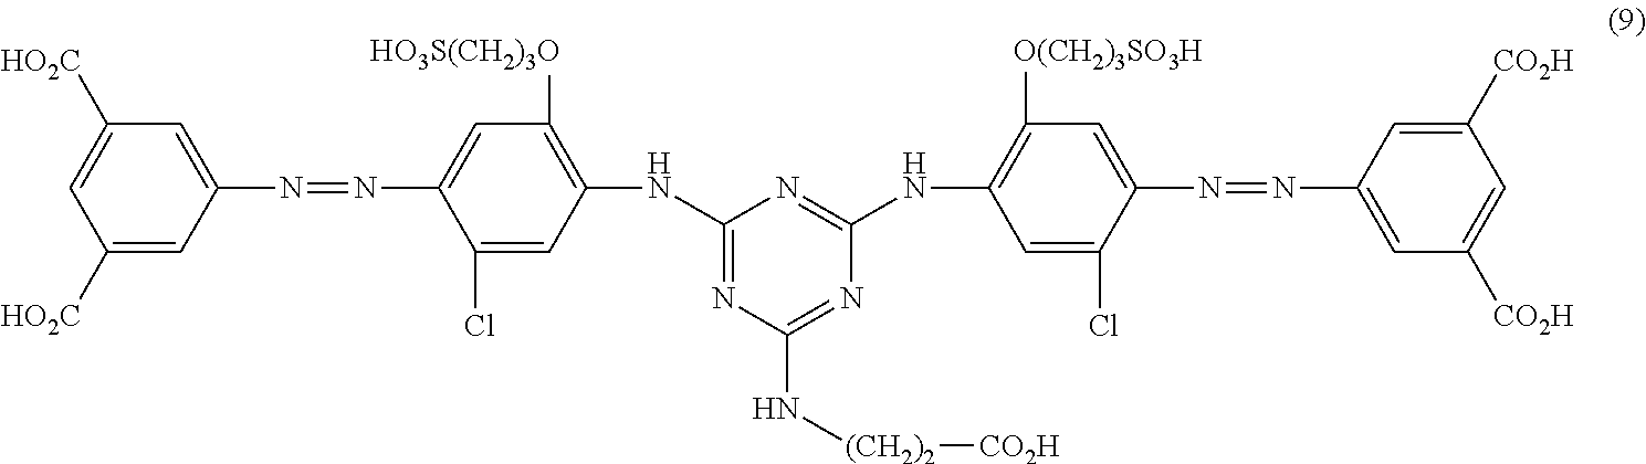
C1([HO2C])=CC(N=NC2=CC([HO3S(CH2)3O])=C(NC3=NC(N[(CH2)2][CO2H])=NC(NC4=C([O(CH2)3SO3H])C=C(N=NC5=CC([CO2H])=CC([CO2H])=C5)C(Cl)=C4)=N3)C=C2Cl)=CC([HO2C])=C1
